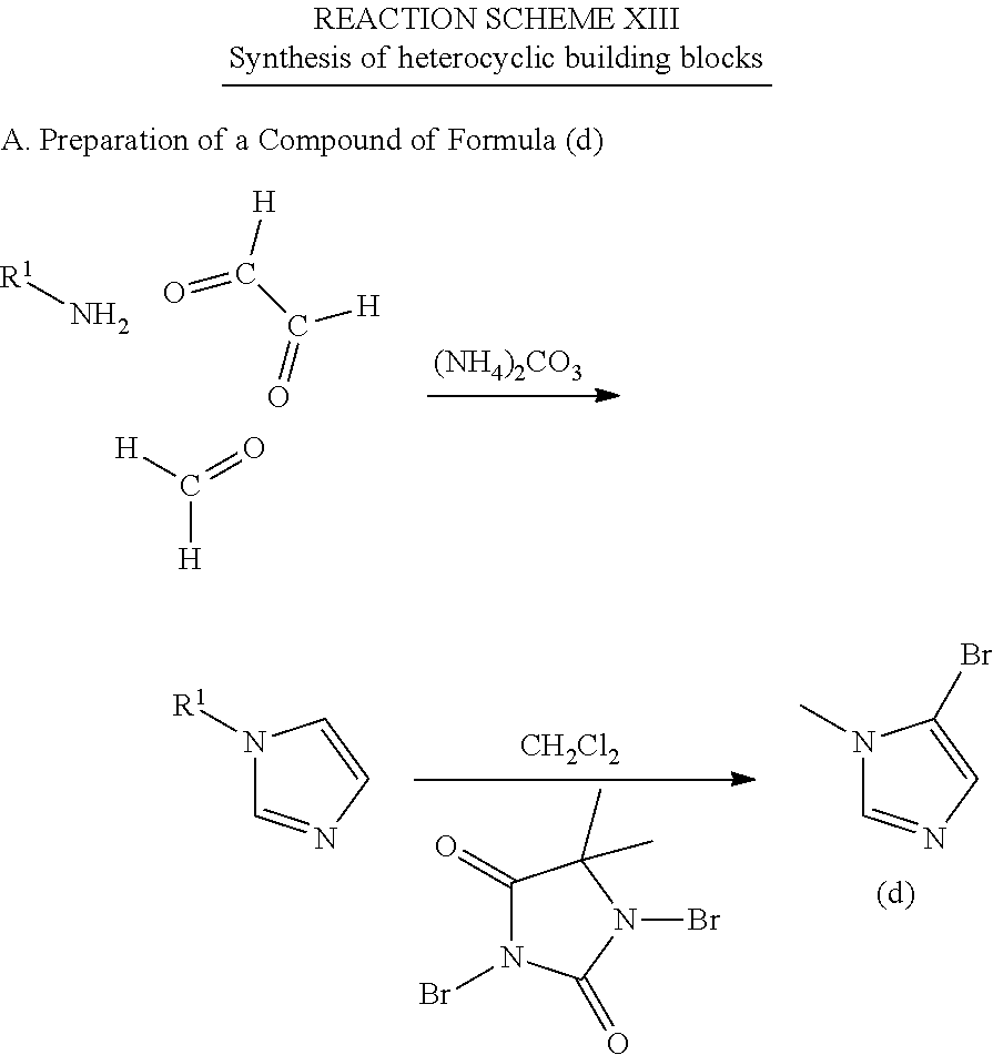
[R1]N.O=C(C([H])=O)[H].[H]C(=O)[H].[(NH4)2CO3].[CH2Cl2].C1(=O)N(Br)C(=O)N(Br)C1(C)C.N1([R1])C=NC=C1.N1(C)C=NC=C1Br
